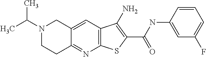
C12=C(C=C3C(=N1)CCN(C(C)C)C3)C(N)=C(C(NC1=CC(F)=CC=C1)=O)S2
